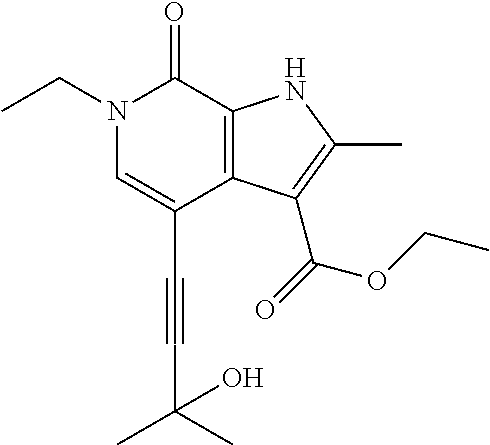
C(C1=CN(CC)C(=O)C2=C1C(C(=O)OCC)=C(C)N2)#CC(C)(O)C
